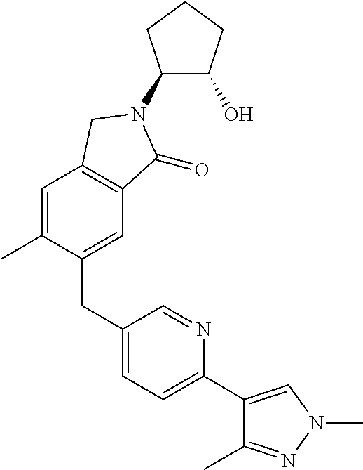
C1=C(C)C(CC2=CC=C(C3=CN(C)N=C3C)N=C2)=CC2=C1CN(C1C(O)CCC1)C2=O
